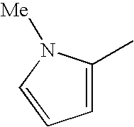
C1=C(C)N([Me])C=C1
